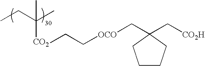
CCC(C)([CO2]CC[OCO]CC1(C[CO2H])CCCC1)C
